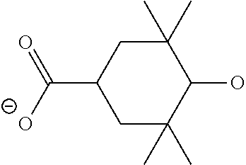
C1C(C)(C)C(O)C(C)(C)CC1C([O-])=O
